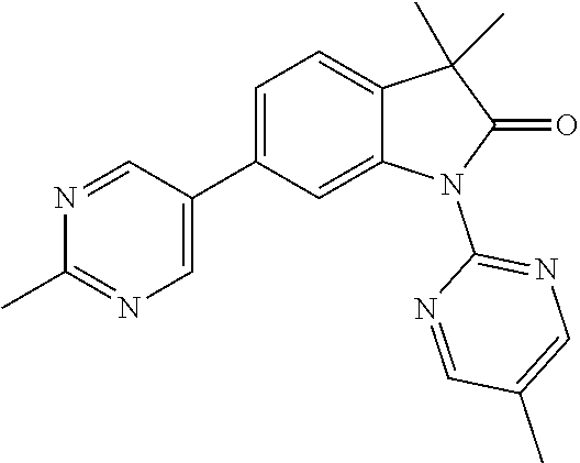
C1=C(C2=CN=C(C)N=C2)C=C2C(=C1)C(C)(C)C(=O)N2C1=NC=C(C)C=N1
